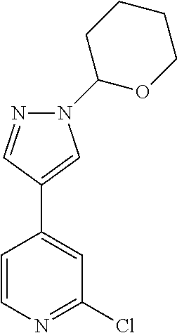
C1=CN=C(Cl)C=C1C1=CN(C2OCCCC2)N=C1
